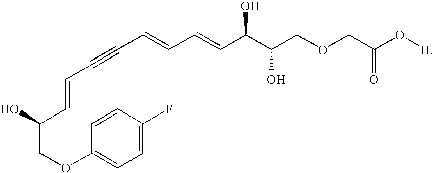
C(COC1=CC=C(F)C=C1)(C=CC#CC=CC=CC(C(COCC(=O)O[H])O)O)O
